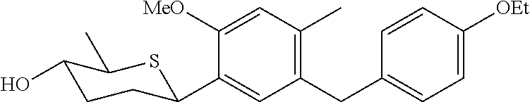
C1([MeO])=CC(C)=C(CC2=CC=C([OEt])C=C2)C=C1C1CCC(O)C(C)S1
